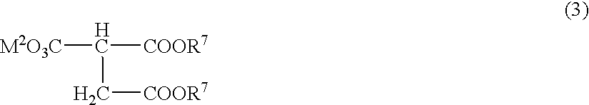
[M2O3C]C([COOR7])C[COOR7]
